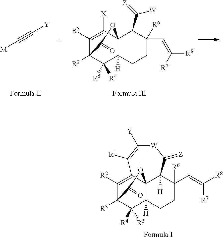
C1([R2])=C2C34C([H])(C([R5])([R4])C1([R3])C(=O)O3)CCC(C=C([R8])[R7])([R6])C4([H])C(=[Z])[W]C([Y])=C2[R1].[M]C#C[Y].C1([R3])=C([X])C23C([H])(C([R4])([R5])C1([R2])C(=O)O2)CCC(C=C([R8])[R7])([R6])C3C(=[Z])[W]
